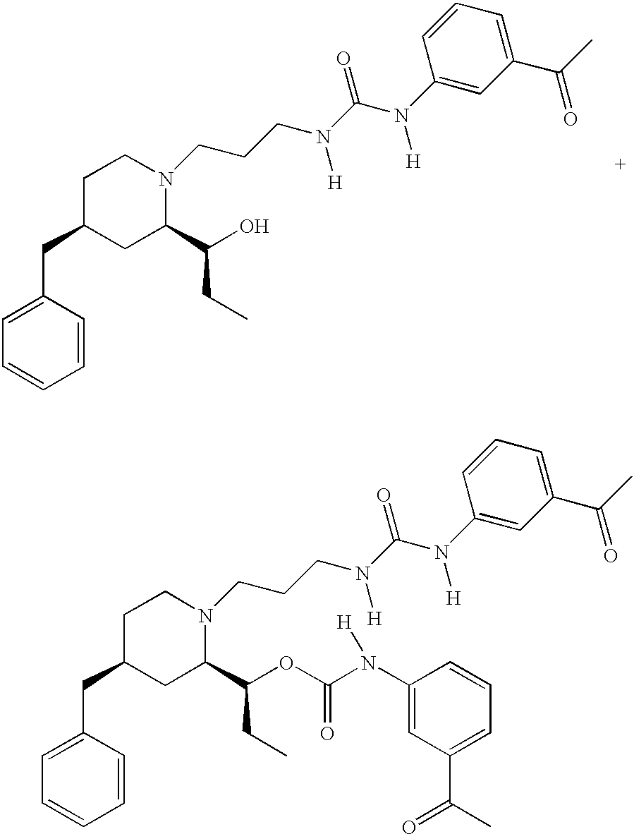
C1(CC2CC(C(O)CC)N(CCCN(C(N(C3=CC(C(C)=O)=CC=C3)[H])=O)[H])CC2)=CC=CC=C1.C1(CC2CC(C(OC(N(C3=CC(C(=O)C)=CC=C3)[H])=O)CC)N(CCCN(C(N(C3=CC(C(C)=O)=CC=C3)[H])=O)[H])CC2)=CC=CC=C1
